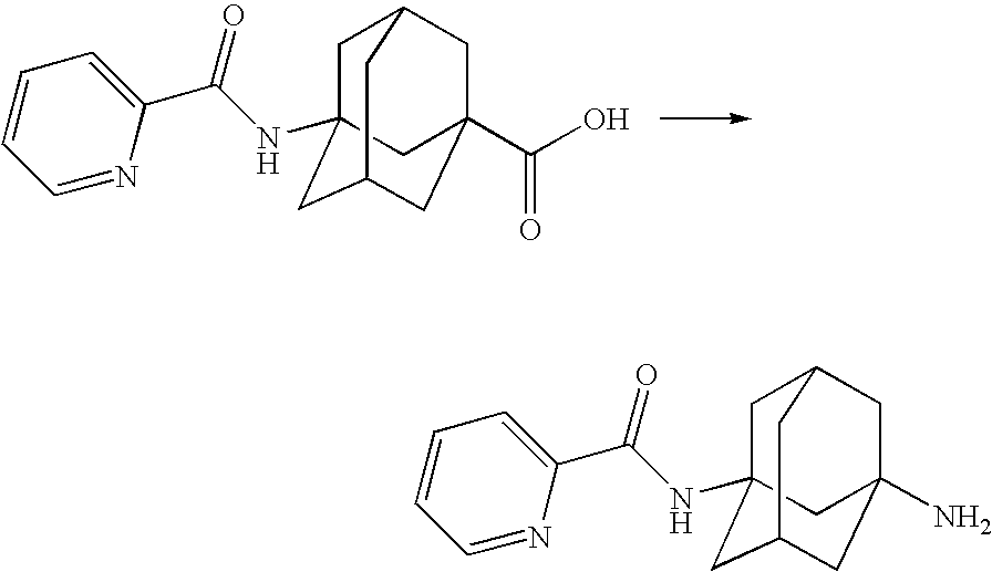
C1C2(NC(C3=CC=CC=N3)=O)CC3CC(C(O)=O)(CC1C3)C2.C1C2(NC(C3=CC=CC=N3)=O)CC3CC(N)(CC1C3)C2
